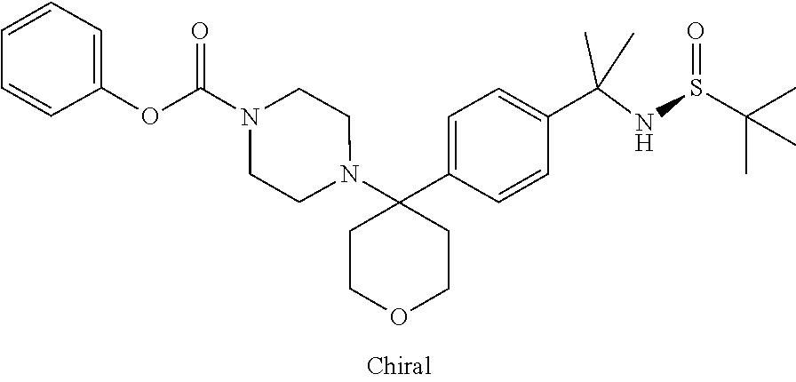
C1COCCC1(C1=CC=C(C(NS(C(C)(C)C)=O)(C)C)C=C1)N1CCN(C(OC2=CC=CC=C2)=O)CC1
